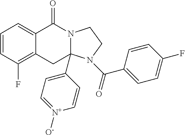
C1=CC(F)=C2C(=C1)C(=O)N1CCN(C(C3=CC=C(F)C=C3)=O)C1(C1=CC=[N+]([O-])C=C1)C2
